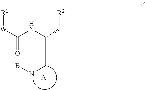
[R2]CC(CNB)NC([W][R1])=O.[A]
